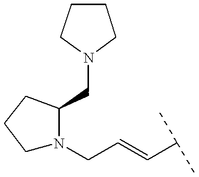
C1CCN(CC2N(CC=CC(C)C)CCC2)C1
